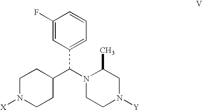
N1(C(C2CCN([X])CC2)C2=CC=CC(F)=C2)CCN([Y])CC1C
